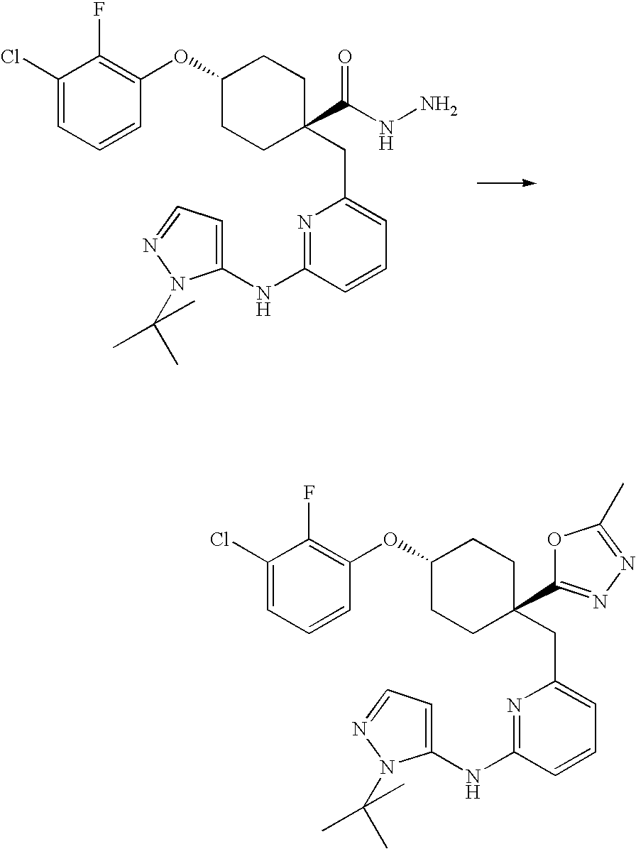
C1(Cl)=CC=CC(OC2CCC(C(NN)=O)(CC3=CC=CC(NC4=CC=NN4C(C)(C)C)=N3)CC2)=C1F.C1(Cl)=CC=CC(OC2CCC(C3=NN=C(C)O3)(CC3=CC=CC(NC4=CC=NN4C(C)(C)C)=N3)CC2)=C1F
